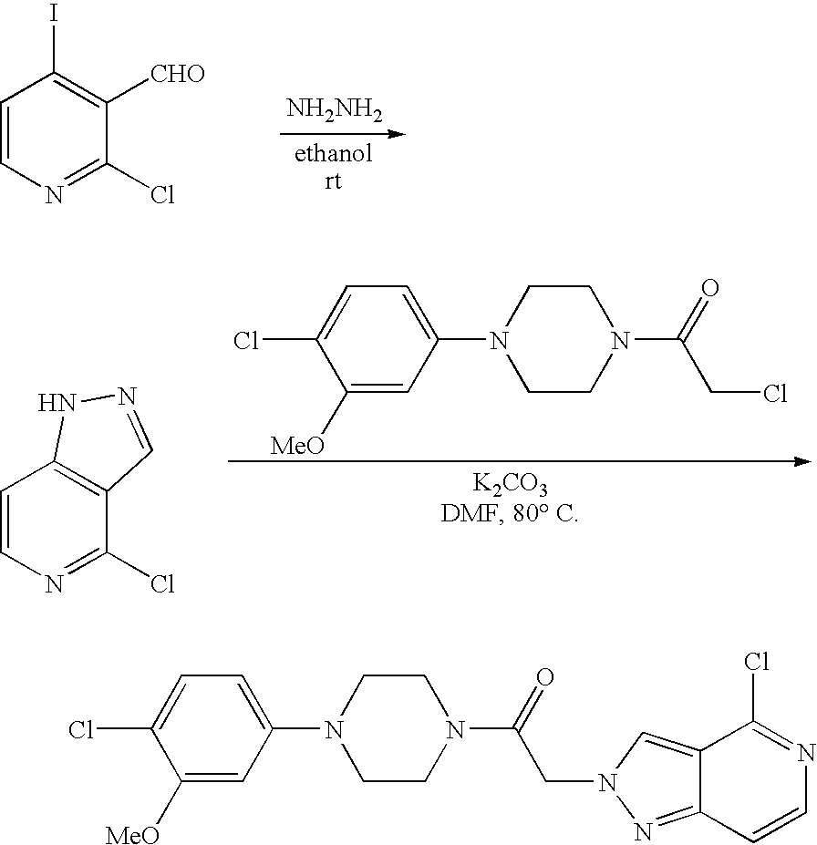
C1=CN=C(Cl)C([CHO])=C1I.[NH2NH2].[ethanolrt].C1=C(N2CCN(C(=O)CCl)CC2)C=C([MeO])C(Cl)=C1.C1=CN=C(Cl)C2=C1NN=C2.C1=C(N2CCN(C(=O)CN3N=C4C(=C3)C(Cl)=NC=C4)CC2)C=C([MeO])C(Cl)=C1
